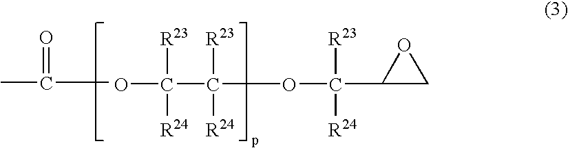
C1(C(OC([R23])([R24])C([R23])([R24])O)([R23])[R24])CO1.CC(C)=O
